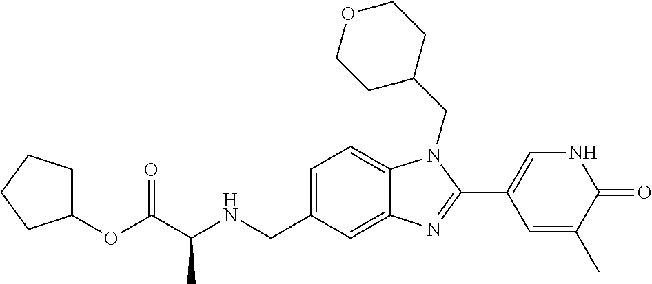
C1(OC(C(NCC2=CC=C3C(=C2)N=C(C2=CNC(=O)C(C)=C2)N3CC2CCOCC2)C)=O)CCCC1
